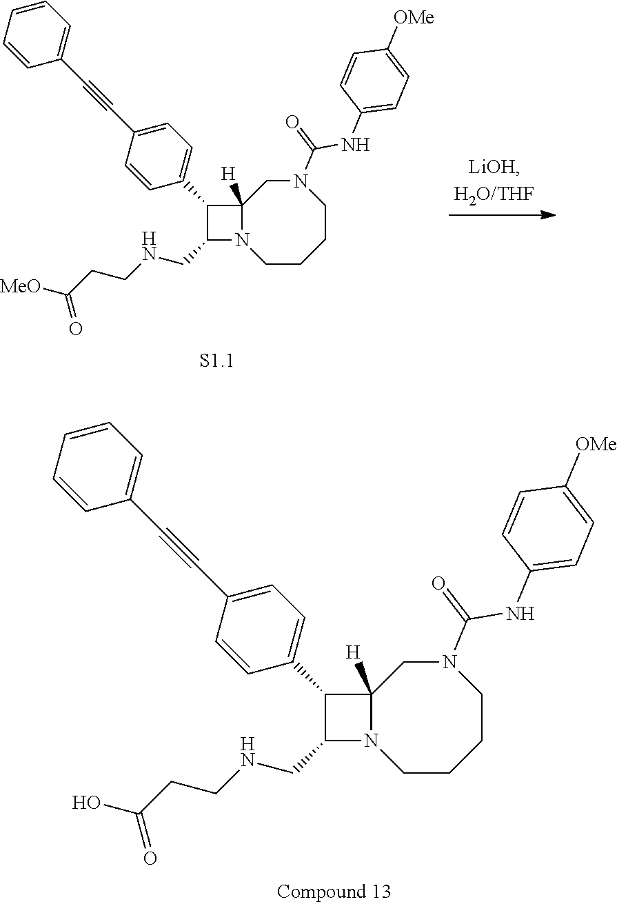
C12([H])N(CCCCN(C(NC3=CC=C([OMe])C=C3)=O)C1)C(CNCCC(O)=O)C2C1=CC=C(C#CC2=CC=CC=C2)C=C1.C12([H])N(CCCCN(C(NC3=CC=C([OMe])C=C3)=O)C1)C(CNCCC([MeO])=O)C2C1=CC=C(C#CC2=CC=CC=C2)C=C1
